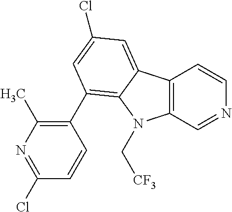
C12=C(C=NC=C1)N(C[CF3])C1=C(C3=C(C)N=C(Cl)C=C3)C=C(Cl)C=C21
